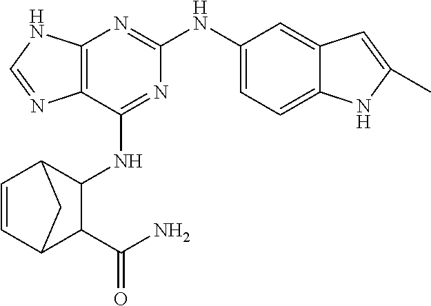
C12=C(C(NC3C4C=CC(C3C(N)=O)C4)=NC(NC3=CC=C4C(=C3)C=C(C)N4)=N1)N=CN2
